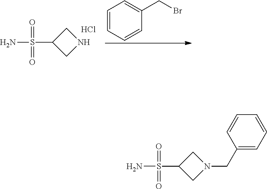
S(C1CN(CC2=CC=CC=C2)C1)(=O)(=O)N.S(C1CNC1)(=O)(=O)N.Cl.C1=CC=CC(CBr)=C1
